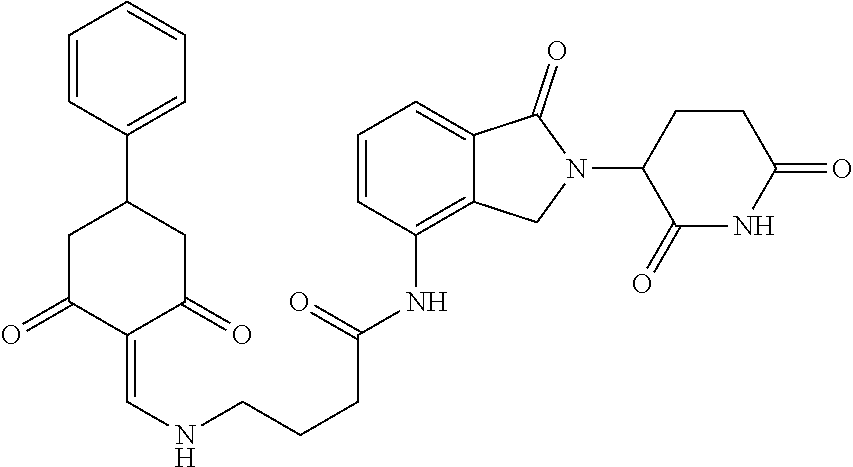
C1=CC(NC(=O)CCCNC=C2C(=O)CC(C3=CC=CC=C3)CC2=O)=C2C(=C1)C(=O)N(C1C(=O)NC(=O)CC1)C2
